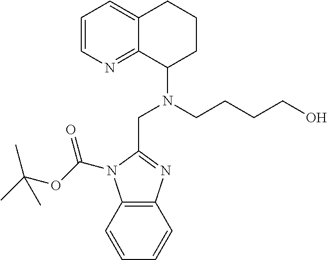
OCCCCN(CC1=NC2=C(N1C(OC(C)(C)C)=O)C=CC=C2)C1CCCC2=CC=CN=C12
